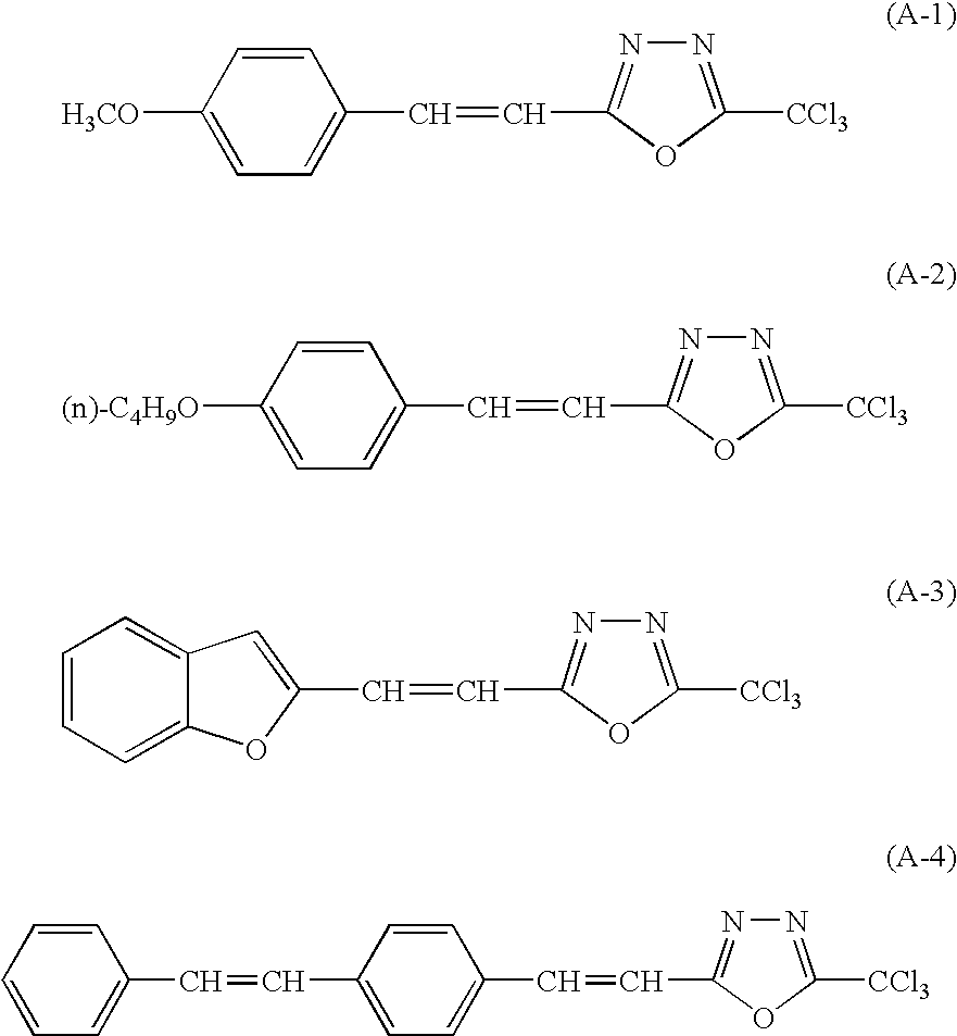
C1=CC([H3CO])=CC=C1C=CC1=NN=C([CCl3])O1.C1=CC([(n)-C4H9O])=CC=C1C=CC1=NN=C([CCl3])O1.C(=CC1=NN=C([CCl3])O1)C1=CC2=CC=CC=C2O1.C1=CC(C=CC2=CC=CC=C2)=CC=C1C=CC1=NN=C([CCl3])O1
